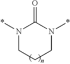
N1(*)CCCN(*)C1=O
